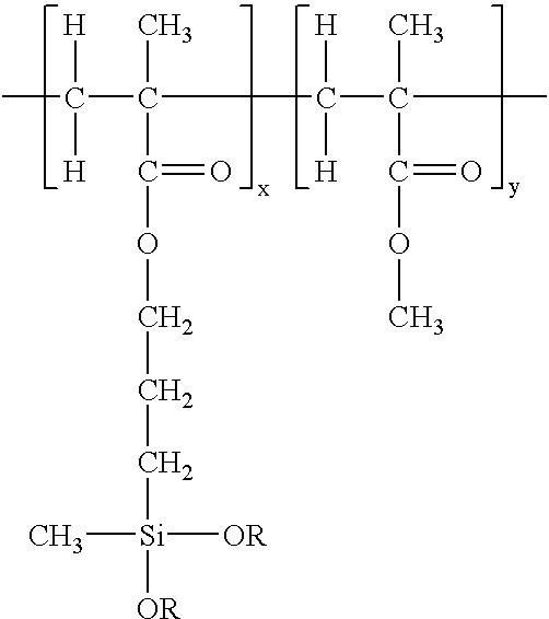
C(C(C)(C(OCCC[Si]([OR])([OR])C)=O)C(C(C)(C)C(OC)=O)([H])[H])(C)([H])[H]
